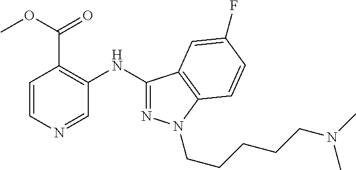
C1=CN=CC(NC2=NN(CCCCCN(C)C)C3=C2C=C(F)C=C3)=C1C(OC)=O
